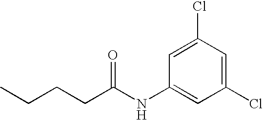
C1(Cl)=CC(NC(CCCC)=O)=CC(Cl)=C1
